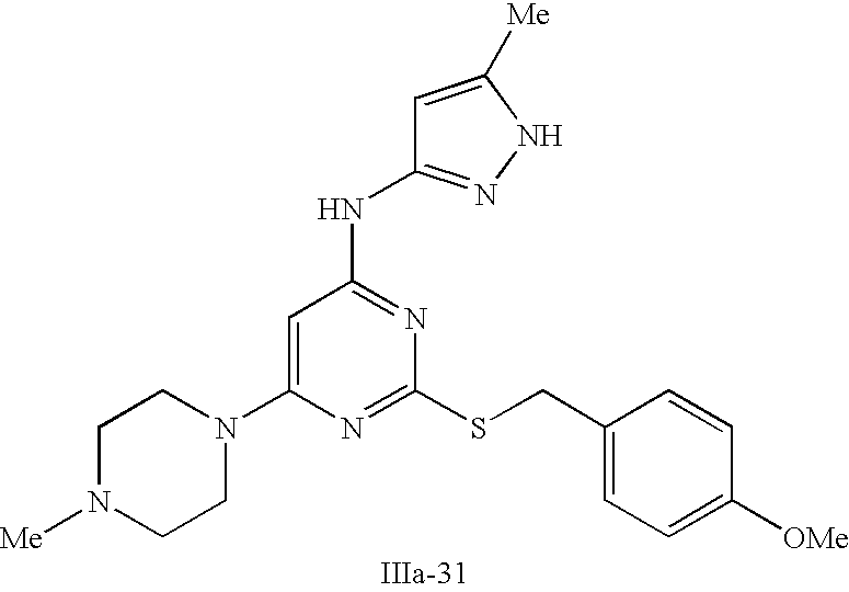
C1=C(N2CCN([Me])CC2)N=C(SCC2=CC=C([OMe])C=C2)N=C1NC1=NNC([Me])=C1
